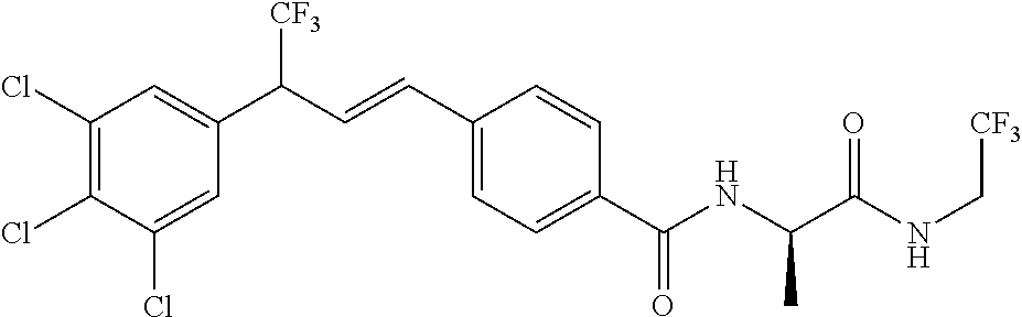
C1(Cl)=C(Cl)C(Cl)=CC(C(C=CC2=CC=C(C(NC(C(NC[CF3])=O)C)=O)C=C2)[CF3])=C1
